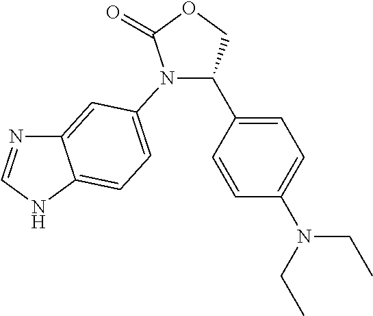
C1(C2=CC=C(N(CC)CC)C=C2)COC(=O)N1C1=CC=C2C(=C1)N=CN2
